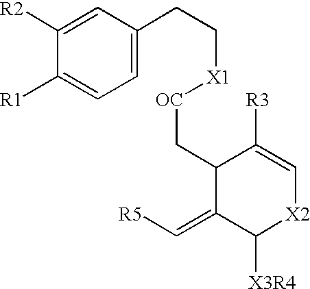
C1([R1])=CC=C(CC[X1][OC]CC2C(=C[R5])C([X3R4])[X2]C=C2[R3])C=C1[R2]
